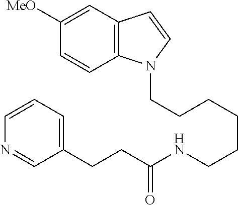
C(CCCCCNC(CCC1=CC=CN=C1)=O)N1C2=C(C=C1)C=C([MeO])C=C2
